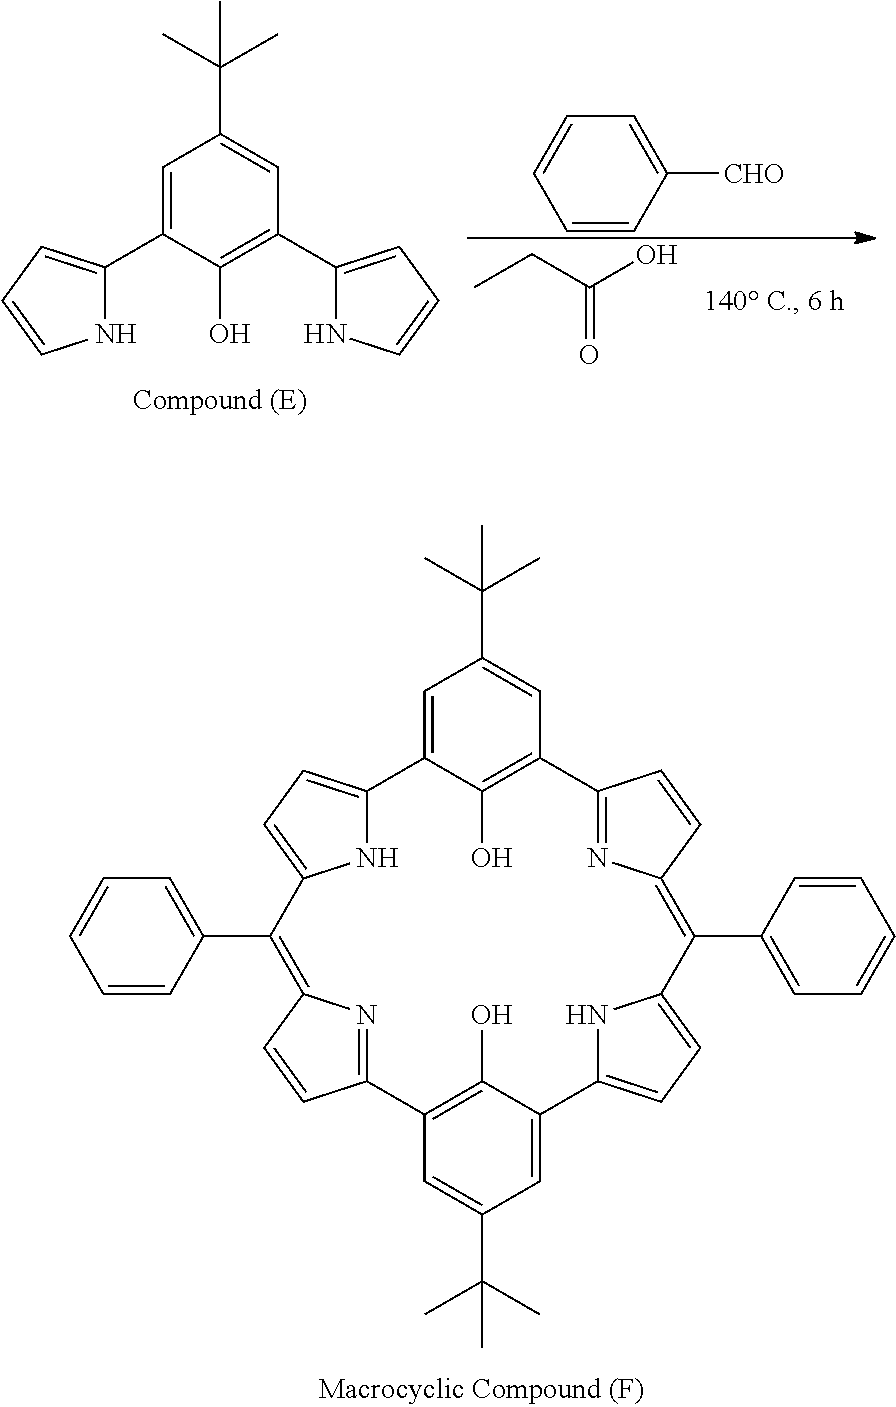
C1=C2C(O)=C(C=C1C(C)(C)C)C1=NC(=C(C3=CC=CC=C3)C3=CC=C(C4=CC(C(C)(C)C)=CC(=C4O)C4=NC(=C(C5=CC=CC=C5)C5=CC=C2N5)C=C4)N3)C=C1.C1=C(C2=CC=CN2)C(O)=C(C2=CC=CN2)C=C1C(C)(C)C.CCC(O)=O.C1=CC([CHO])=CC=C1
